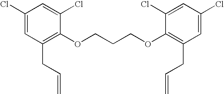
C1(Cl)=CC(CC=C)=C(OCCCOC2=C(CC=C)C=C(Cl)C=C2Cl)C(Cl)=C1
